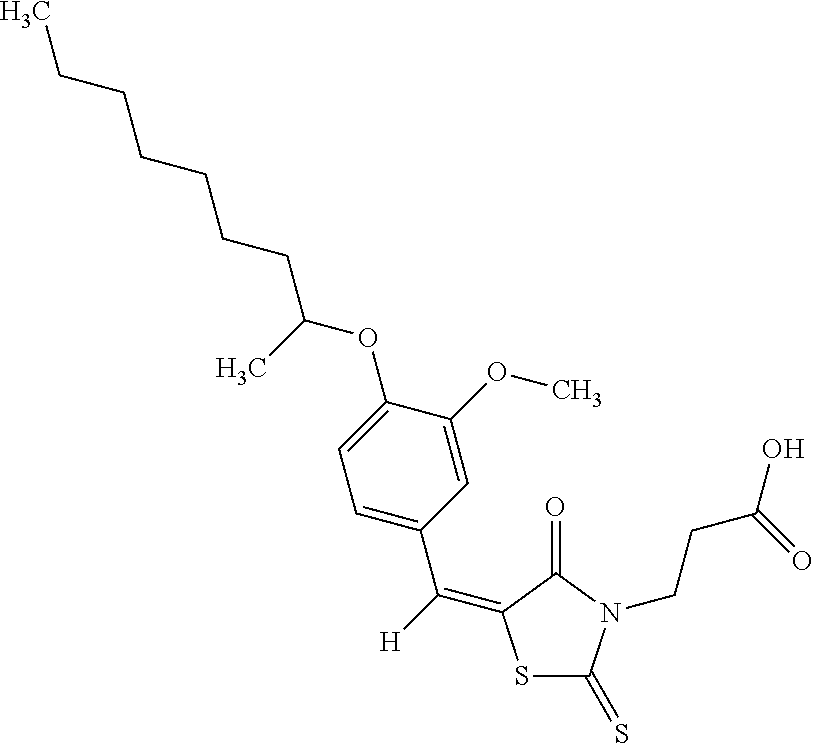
S1C(=S)N(CCC(O)=O)C(=O)C1=C([H])C1=CC=C(OC(CCCCCCC)C)C(OC)=C1
